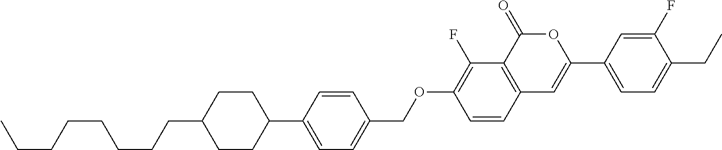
C12=C(C(=O)OC(C3=CC=C(CC)C(F)=C3)=C1)C(F)=C(OCC1=CC=C(C3CCC(CCCCCCCC)CC3)C=C1)C=C2
